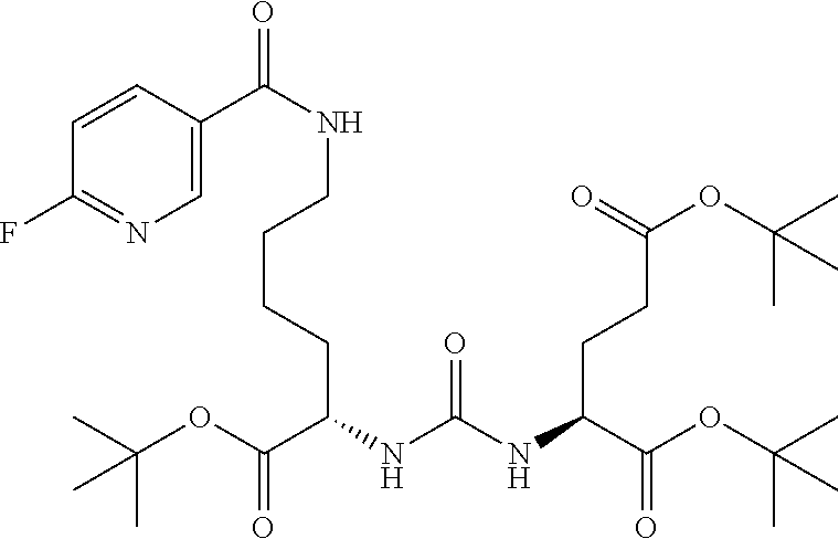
O(C(C(NC(NC(C(OC(C)(C)C)=O)CCC(OC(C)(C)C)=O)=O)CCCCNC(C1=CN=C(F)C=C1)=O)=O)C(C)(C)C
